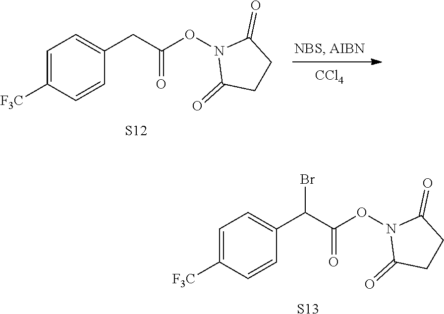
C1=C([F3C])C=CC(CC(ON2C(=O)CCC2=O)=O)=C1.[S12].[CCl4].C1=C([F3C])C=CC(C(C(ON2C(=O)CCC2=O)=O)Br)=C1.[S13]
